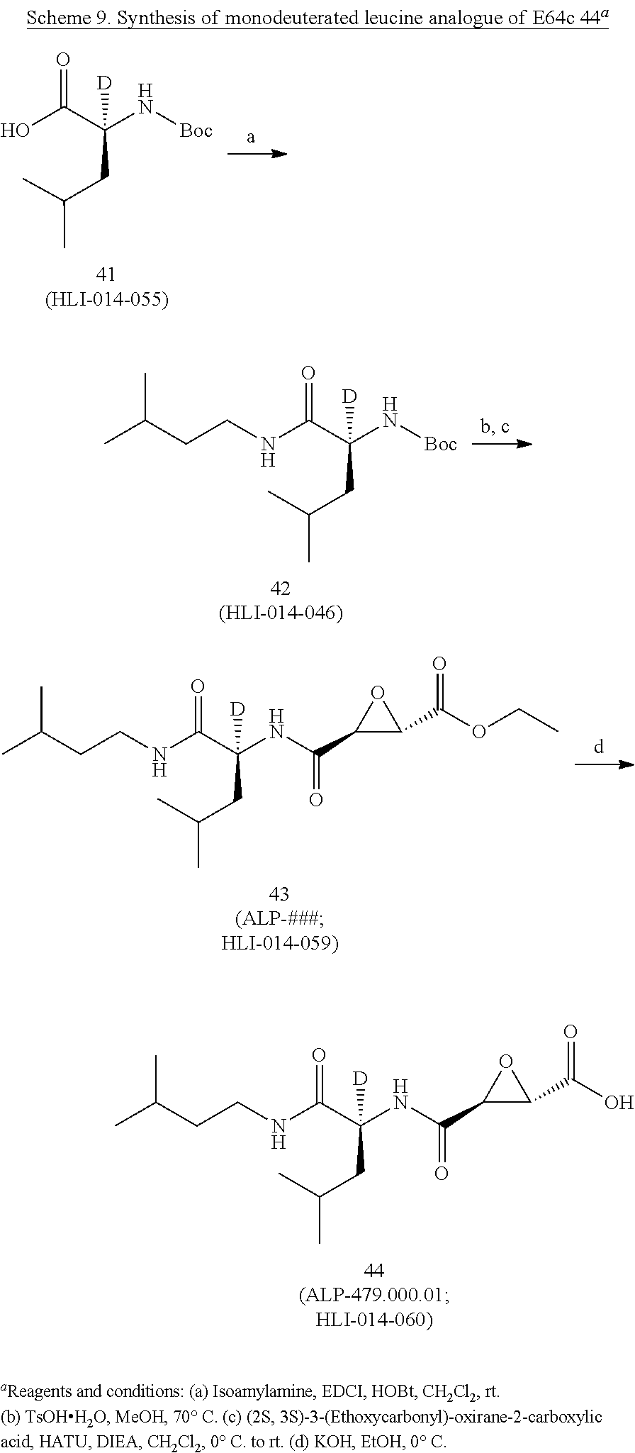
OC(C(N[Boc])(CC(C)C)[D])=O.CC(CCNC(C(N[Boc])(CC(C)C)[D])=O)C.CC(CCNC(C(NC(C1C(C(OCC)=O)O1)=O)(CC(C)C)[D])=O)C.CC(CCNC(C(NC(C1C(C(O)=O)O1)=O)(CC(C)C)[D])=O)C
